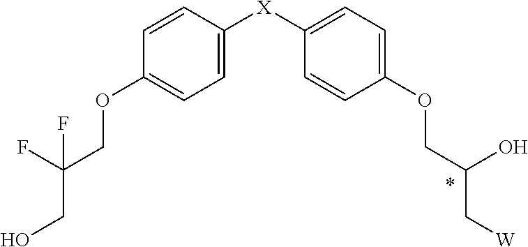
C1=CC([X]C2=CC=C(OCC(O)C[W])C=C2)=CC=C1OCC(F)(CO)F
